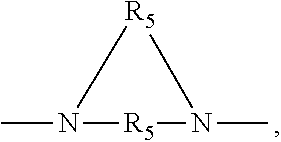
N1(C)[R5]N(C)[R5]1
